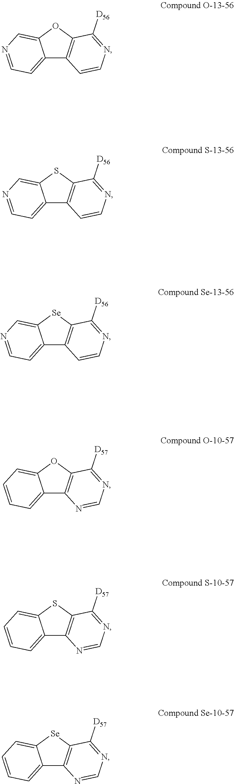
C12=CC=NC=C1OC1=C2C=CN=C1[D56].C12=CC=NC=C1SC1=C2C=CN=C1[D56].C12=CC=NC=C1[Se]C1=C2C=CN=C1[D56].C12=CC=CC=C1OC1=C2N=CN=C1[D57].C12=CC=CC=C1SC1=C2N=CN=C1[D57].C12=CC=CC=C1[Se]C1=C2N=CN=C1[D57]
